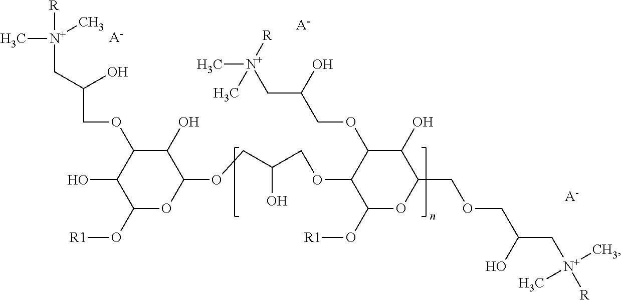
C1(O[R1])OC(OCC(COC2C(O[R1])OC(COCC(C[N+]([R])(C)C)O)C(O)C2OCC(C[N+](C)([R])C)O)O)C(O)C(OCC(O)C[N+](C)([R])C)C1O.[A-].[A-].[A-]
